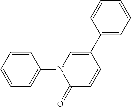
C1=CC=CC=C1N1C(=O)C=CC(C2=CC=CC=C2)=C1
